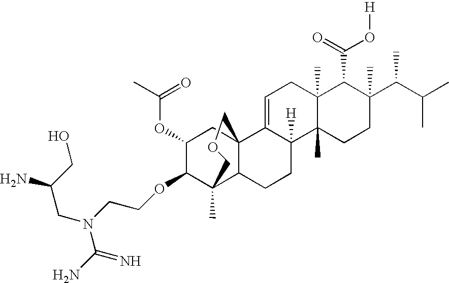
C1=C2C([H])(C3(C)C(C)(C1)C(C(=O)O[H])C(C(C(C)C)C)(C)CC3)CCC1C3(C)C(OCCN(CC(CO)N)C(N)=N)C(OC(C)=O)CC21COC3
